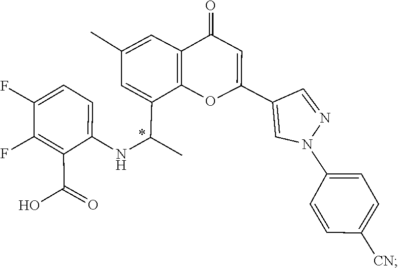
C1=C(C(C)NC2=CC=C(F)C(F)=C2C(O)=O)C2=C(C=C1C)C(=O)C=C(C1=CN(C3=CC=C([CN])C=C3)N=C1)O2
